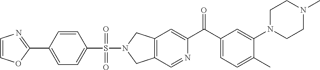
C12=C(C=NC(C(C3=CC=C(C)C(N4CCN(C)CC4)=C3)=O)=C1)CN(S(C1=CC=C(C3=NC=CO3)C=C1)(=O)=O)C2
